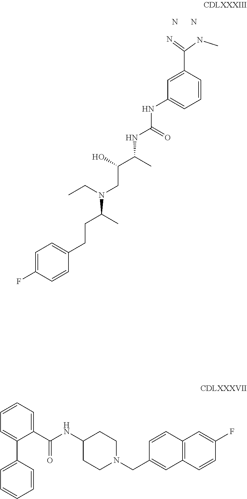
N(C(=O)NC1=CC=CC(C(NC)=N)=C1)C(C(O)CN(CC)C(CCC1=CC=C(F)C=C1)C)C.N.N.C1(C(NC2CCN(CC3=CC4=C(C=C3)C=C(F)C=C4)CC2)=O)=CC=CC=C1C1=CC=CC=C1
